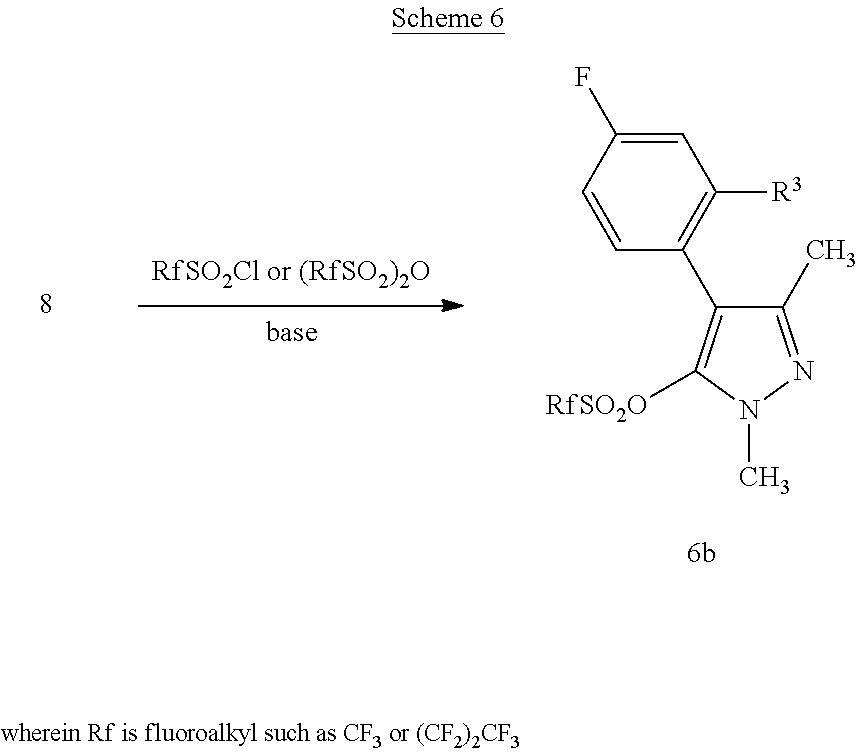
C1=C(F)C=CC(C2=C([RfSO2O])N(C)N=C2C)=C1[R3]
